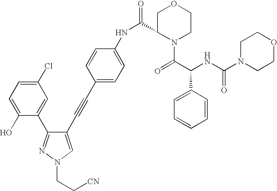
C1(O)=CC=C(Cl)C=C1C1=NN(CC[CN])C=C1C#CC1=CC=C(NC(C2N(C(=O)C(C3=CC=CC=C3)NC(=O)N3CCOCC3)CCOC2)=O)C=C1
